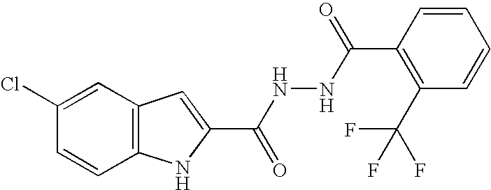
C12=C(C=C(Cl)C=C1)C=C(C(NNC(C1=C(C(F)(F)F)C=CC=C1)=O)=O)N2
